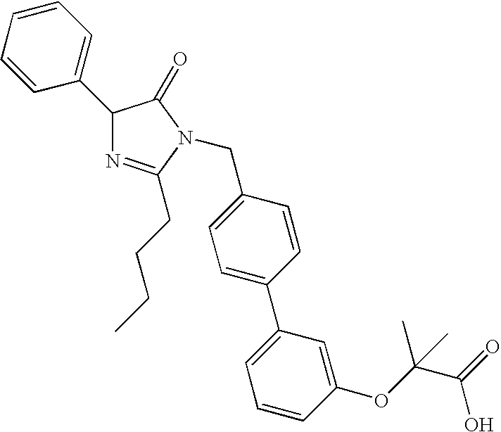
N1=C(CCCC)N(CC2=CC=C(C3=CC=CC(OC(C)(C(O)=O)C)=C3)C=C2)C(=O)C1C1=CC=CC=C1
